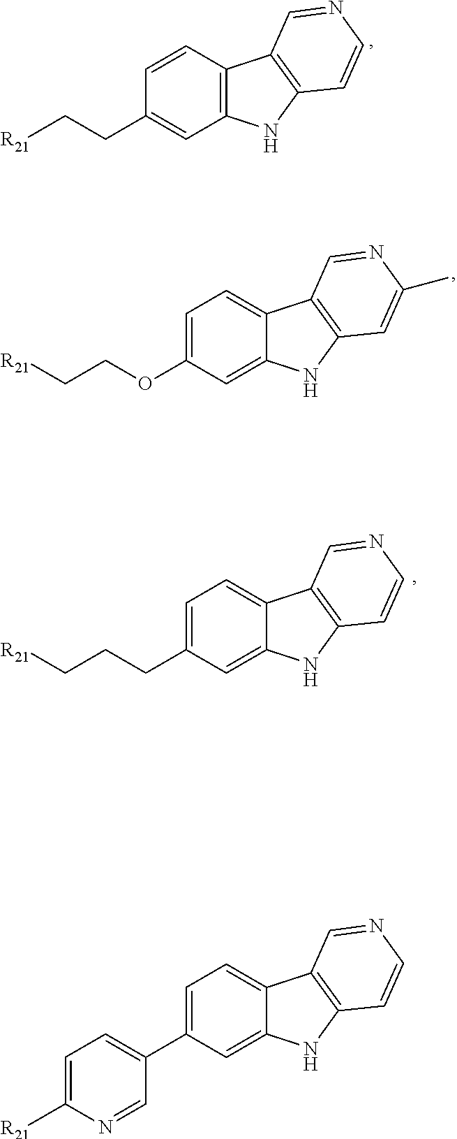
[R21]CCC1=CC2=C(C=C1)C1=C(N2)C=CN=C1.O(C1=CC=C2C(=C1)NC1=C2C=NC(C)=C1)CC[R21].C(C1=CC=C2C(=C1)NC1=C2C=NC=C1)CC[R21].C1(C2=CC=C3C(=C2)NC2=C3C=NC=C2)=CC=C([R21])N=C1
